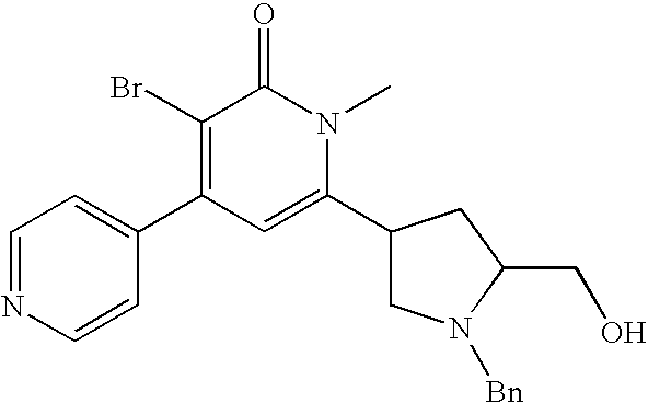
C1=NC=CC(C2=C(Br)C(=O)N(C)C(C3CN([Bn])C(CO)C3)=C2)=C1
